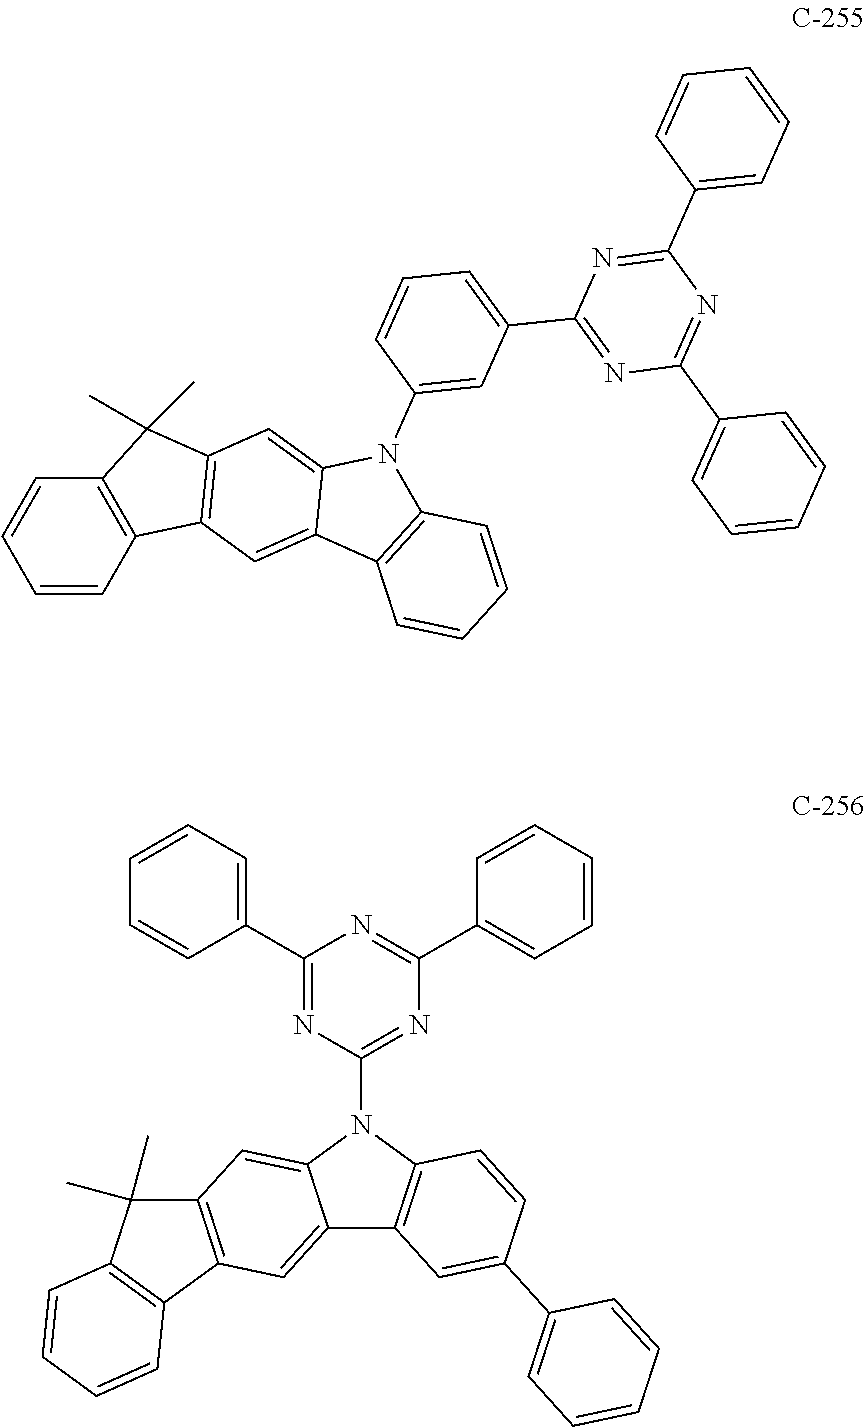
C1=CC2=C(C=C1)C(C)(C)C1=C2C=C2C(=C1)N(C1=CC(C3=NC(C4=CC=CC=C4)=NC(C4=CC=CC=C4)=N3)=CC=C1)C1=C2C=CC=C1.C12=CC3=C(C=C1N(C1=NC(C4=CC=CC=C4)=NC(C4=CC=CC=C4)=N1)C1=C2C=C(C2=CC=CC=C2)C=C1)C(C)(C)C1=C3C=CC=C1
